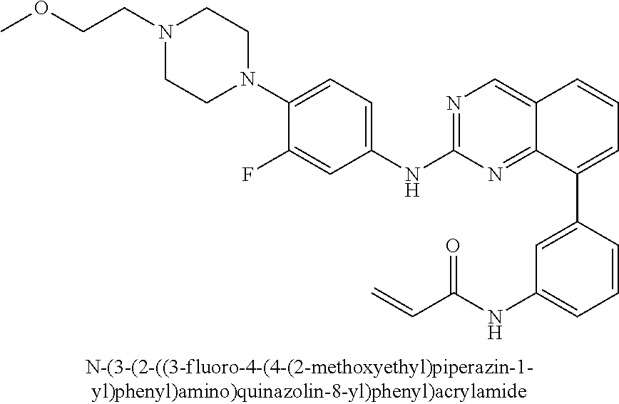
C1=CC(C2=CC=CC3=CN=C(NC4=CC=C(N5CCN(CCOC)CC5)C(F)=C4)N=C23)=CC(NC(C=C)=O)=C1
